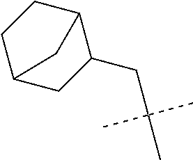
C12CC(CC(C)(C)C)C(CC1)C2
